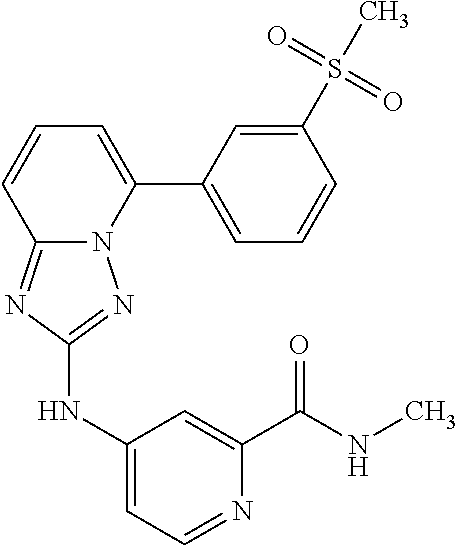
C12=NC(NC3=CC=NC(C(=O)NC)=C3)=NN1C(C1=CC=CC(S(C)(=O)=O)=C1)=CC=C2
